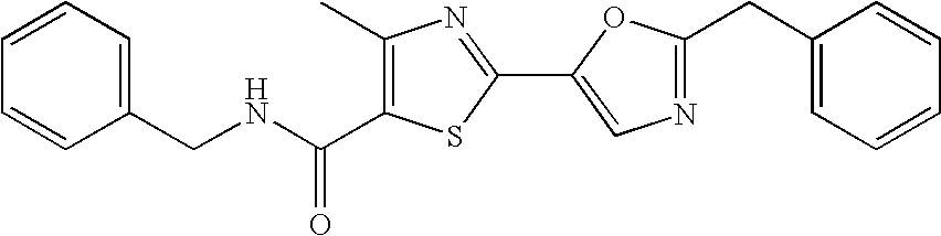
N(C(C1=C(C)N=C(C2=CN=C(CC3=CC=CC=C3)O2)S1)=O)CC1=CC=CC=C1
